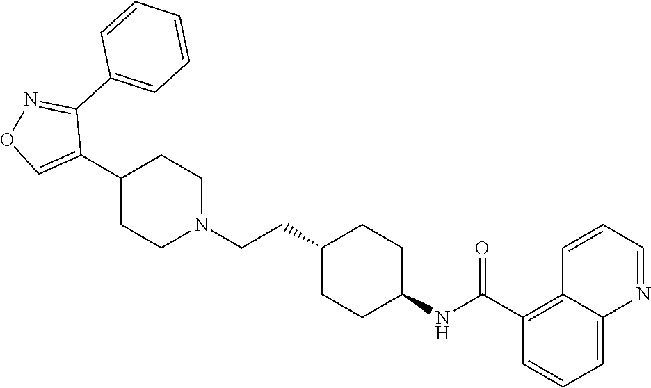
C1(C2=CON=C2C2=CC=CC=C2)CCN(CCC2CCC(NC(C3=C4C(=CC=C3)N=CC=C4)=O)CC2)CC1
